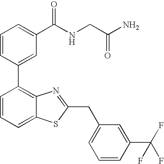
C1=CC(C2=C3C(=CC=C2)SC(CC2=CC=CC(C(F)(F)F)=C2)=N3)=CC(C(NCC(N)=O)=O)=C1
